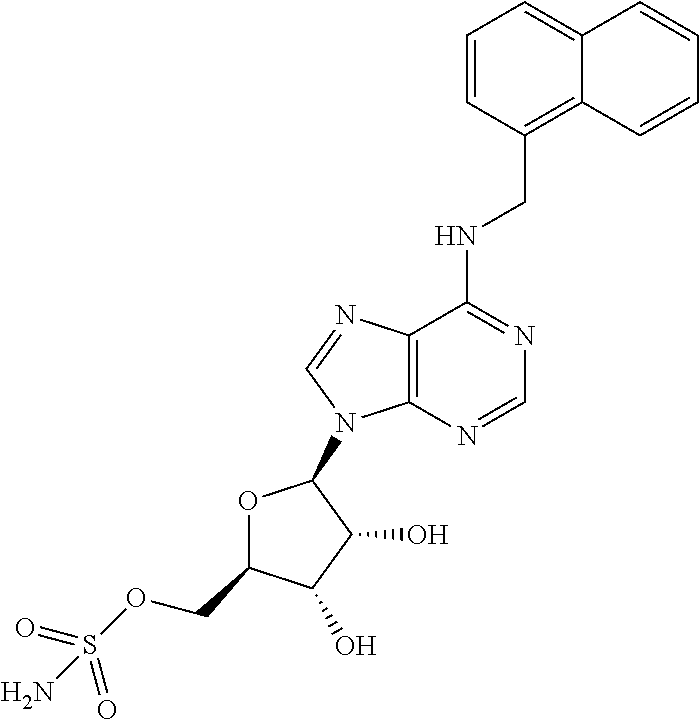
C1=CC(CNC2=NC=NC3=C2N=CN3C2OC(COS(=O)(=O)N)C(O)C2O)=C2C(=C1)C=CC=C2
